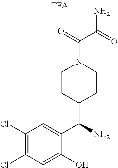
C1(Cl)=C(Cl)C=C(O)C(C(N)C2CCN(C(=O)C(N)=O)CC2)=C1
